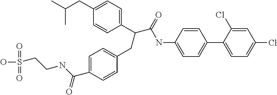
OS(=O)(CCNC(C1=CC=C(CC(C2=CC=C(CC(C)C)C=C2)C(=O)NC2=CC=C(C3=CC=C(Cl)C=C3Cl)C=C2)C=C1)=O)=O
